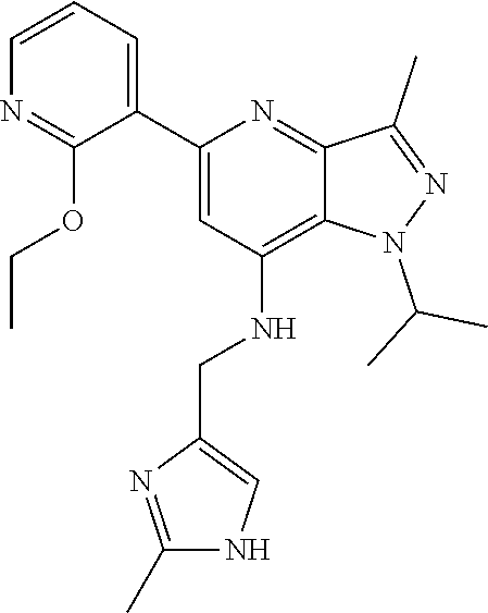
C12=C(NCC3=CNC(C)=N3)C=C(C3=CC=CN=C3OCC)N=C1C(C)=NN2C(C)C
